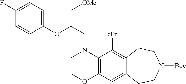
C1COC2=C(N1CC(OC1=CC=C(F)C=C1)C[OMe])C([cPr])=C1C(=C2)CCN([Boc])CC1
